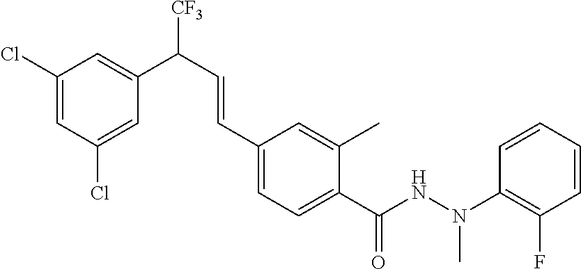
C1(Cl)=CC(Cl)=CC(C([CF3])C=CC2=CC=C(C(=O)NN(C3=C(F)C=CC=C3)C)C(C)=C2)=C1
